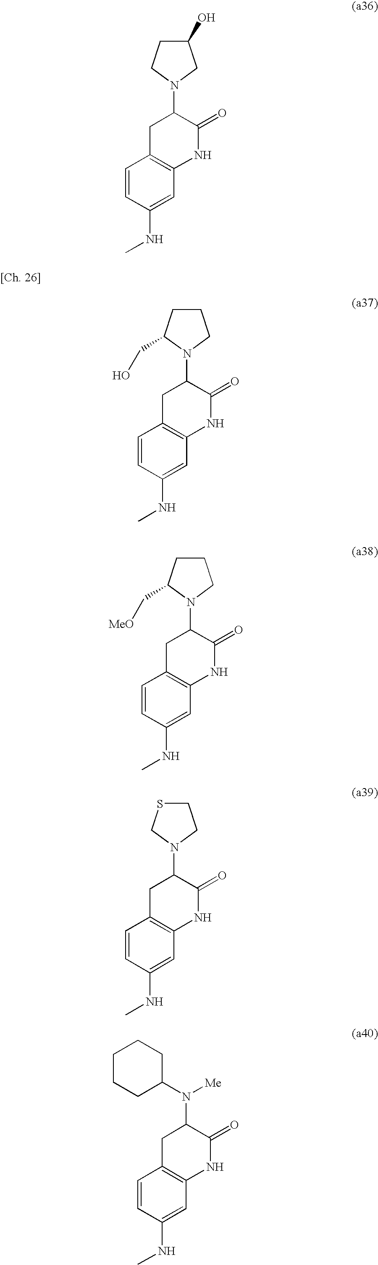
C1=CC(NC)=CC2=C1CC(N1CCCC1CO)C(=O)N2.C1=CC(NC)=CC2=C1CC(N1CCCC1C[MeO])C(=O)N2.C1=CC(NC)=CC2=C1CC(N1CCSC1)C(=O)N2.C1=CC(NC)=CC2=C1CC(N([Me])C1CCCCC1)C(=O)N2.C1=CC(NC)=CC2=C1CC(N1CC(O)CC1)C(=O)N2
